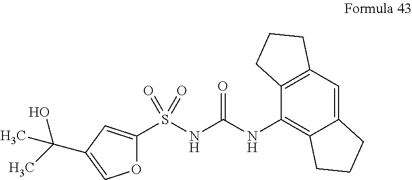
O1C(S(NC(NC2=C3C(=CC4=C2CCC4)CCC3)=O)(=O)=O)=CC(C(C)(O)C)=C1
